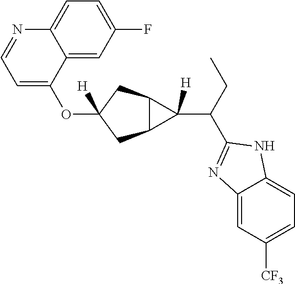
C12C(CC(OC3=CC=NC4=CC=C(F)C=C34)([H])C1)C2([H])C(C1=NC2=CC([CF3])=CC=C2N1)CC
